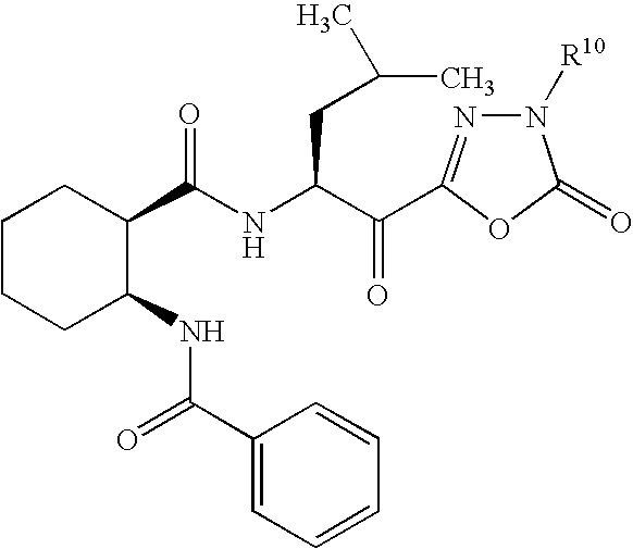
N1([R10])N=C(C(C(NC(C2CCCCC2NC(C2=CC=CC=C2)=O)=O)CC(C)C)=O)OC1=O
